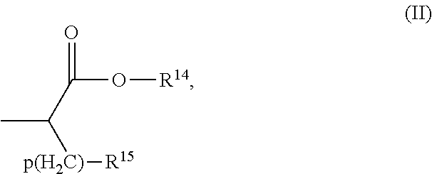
O(C(C([p(H2C)][R15])C)=O)[R14]
